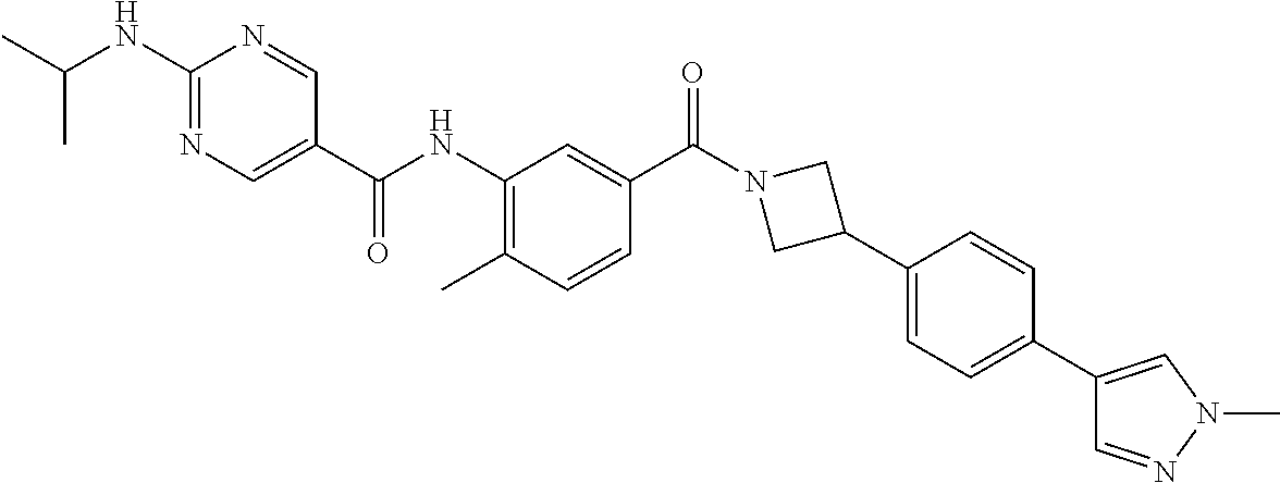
N(C1=NC=C(C(NC2=C(C)C=CC(C(N3CC(C4=CC=C(C5=CN(C)N=C5)C=C4)C3)=O)=C2)=O)C=N1)C(C)C
